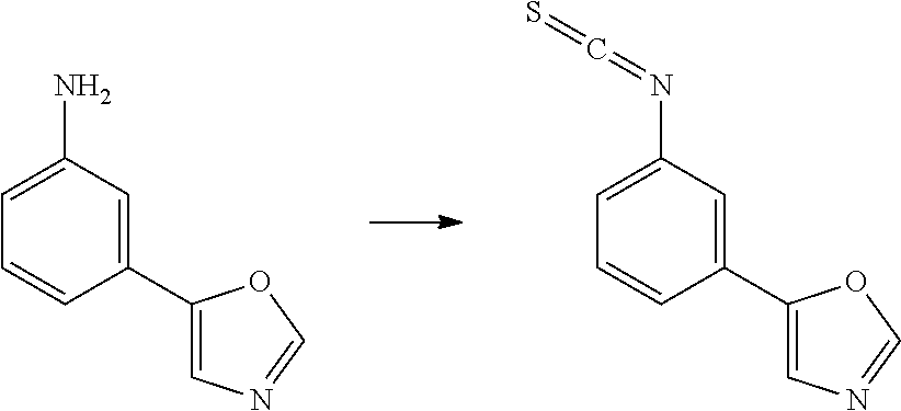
C1(C2=CN=CO2)=CC(N)=CC=C1.C1(C2=CN=CO2)=CC(N=C=S)=CC=C1
